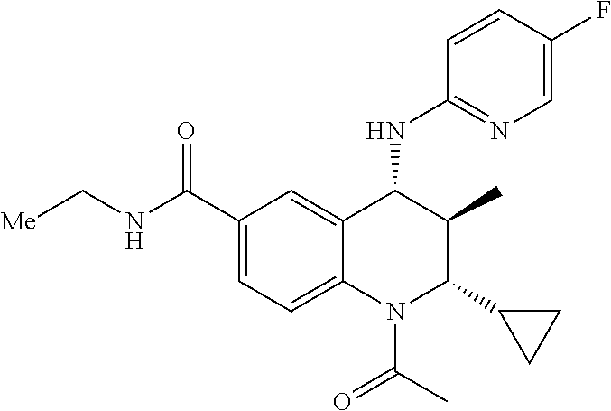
C1=CC(F)=CN=C1NC1C(C)C(C2CC2)N(C(=O)C)C2=CC=C(C(NC[Me])=O)C=C12
